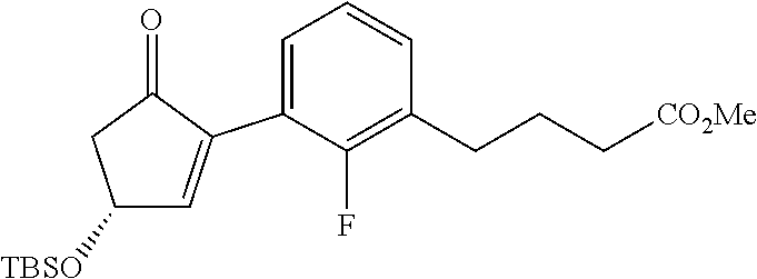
C1([TBSO])C=C(C2=CC=CC(CCC[CO2Me])=C2F)C(=O)C1
